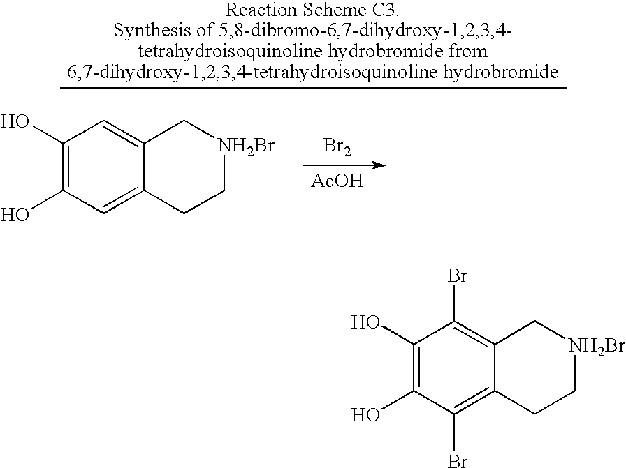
[Br2].[AcOH].C1(O)=C(O)C=C2C(=C1)C[NH2Br]CC2.C1(O)=C(O)C(Br)=C2C(=C1Br)C[NH2Br]CC2
